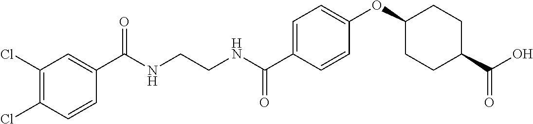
C1(C(NCCNC(C2=CC=C(OC3CCC(C(O)=O)CC3)C=C2)=O)=O)=CC(Cl)=C(Cl)C=C1
